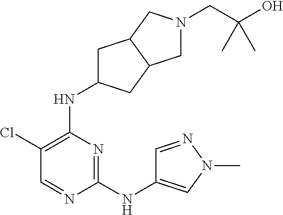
C1(NC2=CN(C)N=C2)=NC(NC2CC3C(C2)CN(CC(O)(C)C)C3)=C(Cl)C=N1
